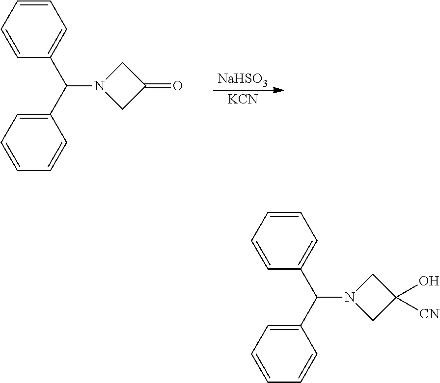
C1=CC=CC(C(C2=CC=CC=C2)N2CC(=O)C2)=C1.[NaHSO3].[KCN].C1=CC=CC(C(C2=CC=CC=C2)N2CC(O)([CN])C2)=C1
